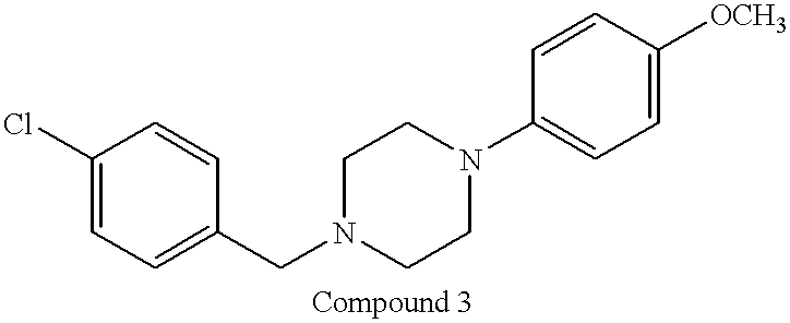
C1=C(Cl)C=CC(CN2CCN(C3=CC=C([OCH3])C=C3)CC2)=C1
